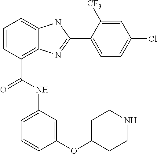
C1=CC(C(NC2=CC=CC(OC3CCNCC3)=C2)=O)=C2C(=C1)NC(C1=CC=C(Cl)C=C1[CF3])=N2
